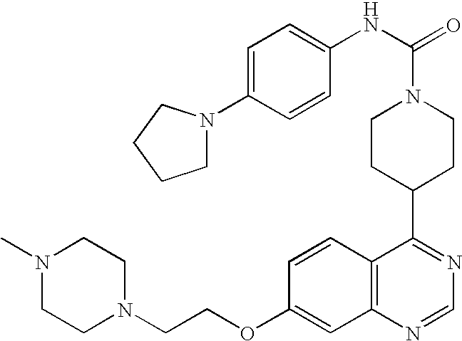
C1CC(C2=NC=NC3=C2C=CC(OCCN2CCN(C)CC2)=C3)CCN1C(=O)NC1=CC=C(N2CCCC2)C=C1
